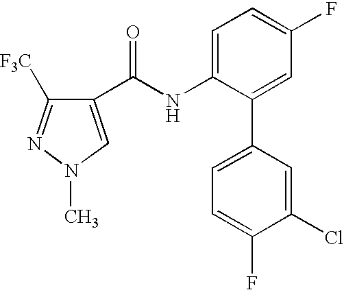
C1(C(NC2=CC=C(F)C=C2C2=CC=C(F)C(Cl)=C2)=O)=CN(C)N=C1[F3C]
